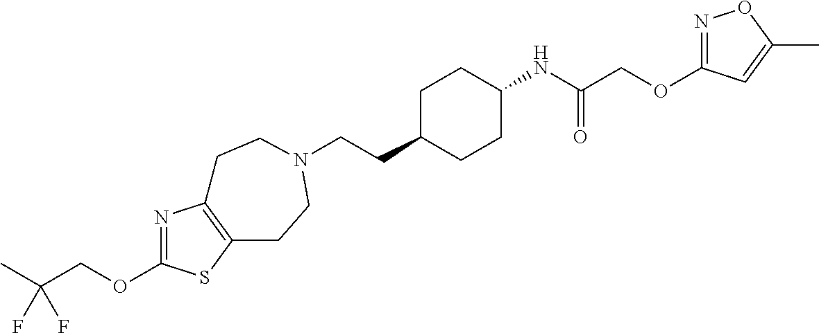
N1=C(OCC(C)(F)F)SC2=C1CCN(CCC1CCC(NC(COC3=NOC(C)=C3)=O)CC1)CC2
